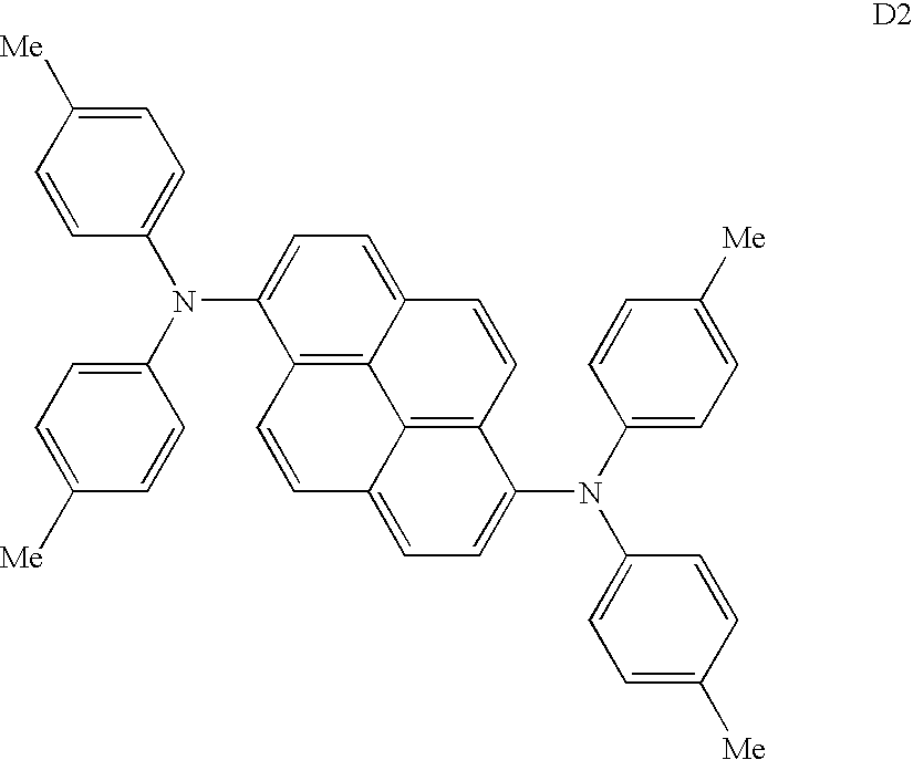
C1=C([Me])C=CC(N(C2=CC=C([Me])C=C2)C2=CC=C3C4=C2C=CC2=CC=C(N(C5=CC=C([Me])C=C5)C5=CC=C([Me])C=C5)C(=C42)C=C3)=C1
